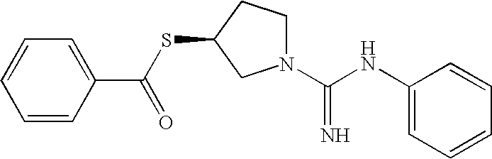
C1=CC=C(C(SC2CN(C(NC3=CC=CC=C3)=N)CC2)=O)C=C1
